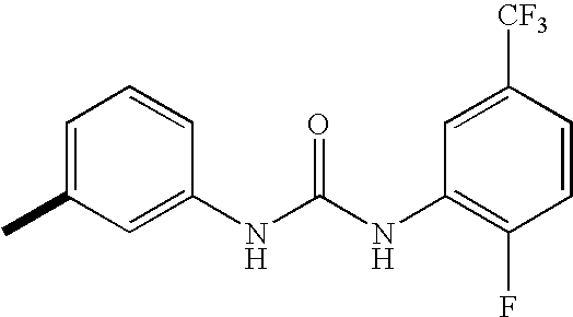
CC1=CC=CC(NC(NC2=C(F)C=CC([CF3])=C2)=O)=C1
